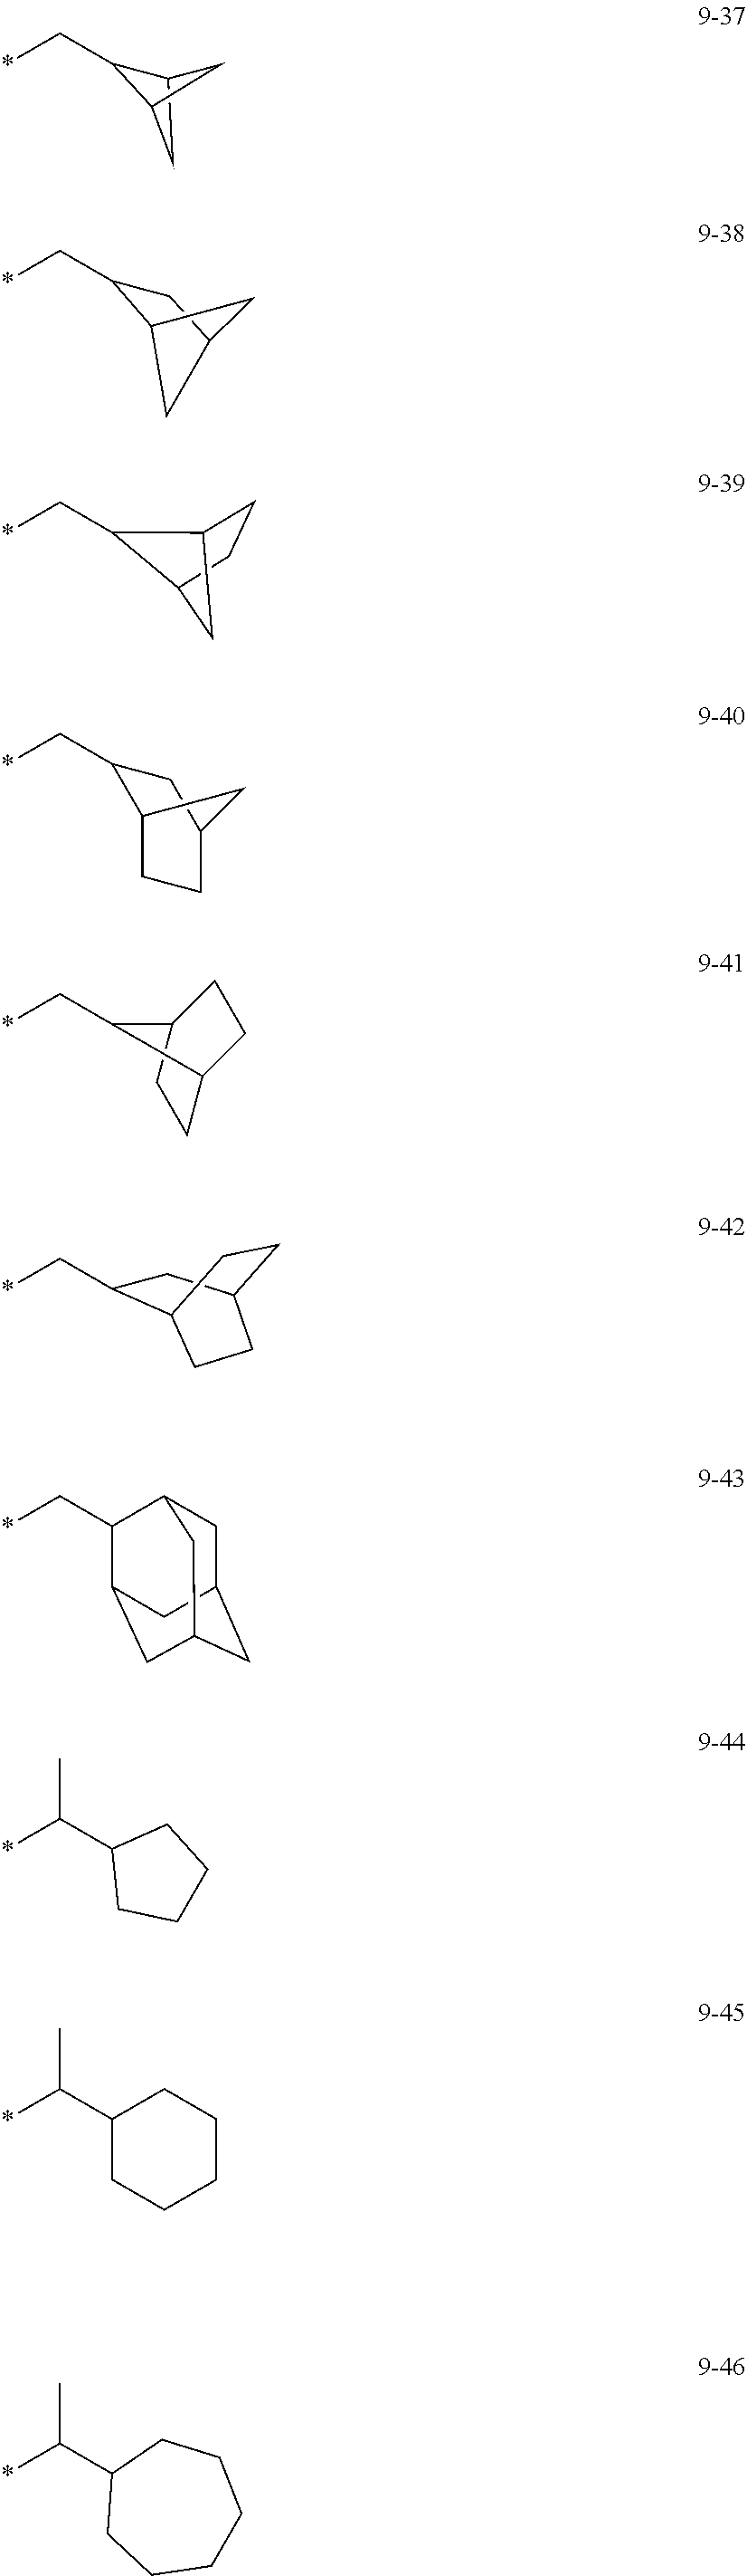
C1(C*)C2CC1C2.C12C(C*)CC(C1)C2.C12CCC(C1)C2C*.C1(C*)C2CCC(C1)C2.C1C2CCC(C1)C2C*.C1(C*)CC2CCC1CC2.C1C2CC3CC(C(C*)C1C3)C2.C1(C(*)C)CCCC1.C1(C(*)C)CCCCC1.C1(C(*)C)CCCCCC1
